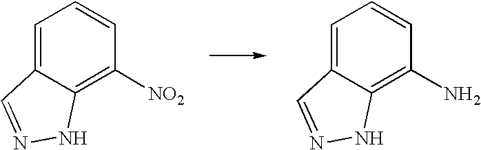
C1=C2C(=C([NO2])C=C1)NN=C2.C1=C2C(=C(N)C=C1)NN=C2
